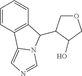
C1=CC2=C(C=C1)C(C1COCC1O)N1C2=CN=C1
